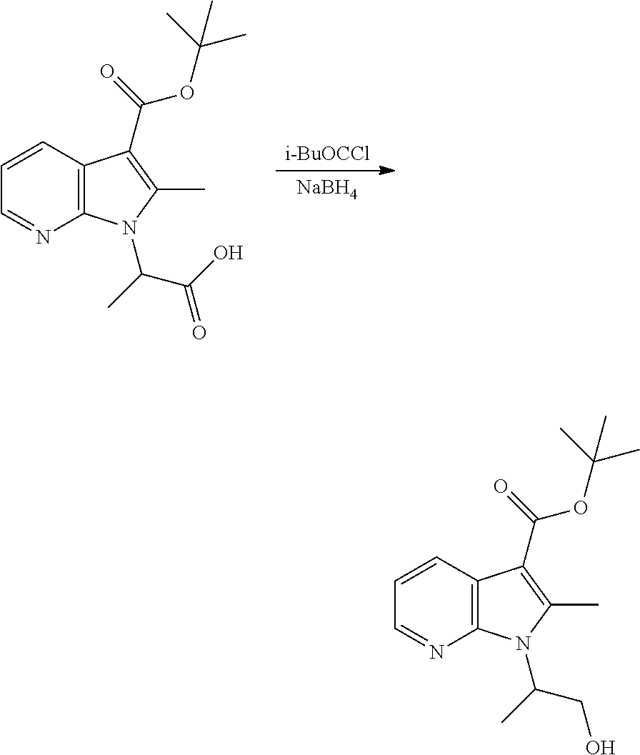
[NaBH4].C12=C(C=CC=N1)C(C(=O)OC(C)(C)C)=C(C)N2C(C)C(O)=O.C12=C(C=CC=N1)C(C(=O)OC(C)(C)C)=C(C)N2C(C)CO
